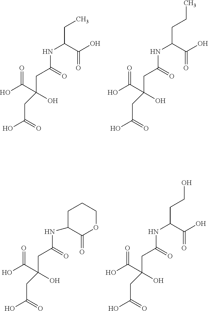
N(C(CC(O)(CC(O)=O)C(O)=O)=O)C1CCCOC1=O.N(C(C(O)=O)CCO)C(CC(O)(CC(O)=O)C(O)=O)=O.N(C(C(O)=O)CC)C(CC(O)(CC(O)=O)C(O)=O)=O.N(C(C(O)=O)CCC)C(CC(O)(CC(O)=O)C(O)=O)=O
